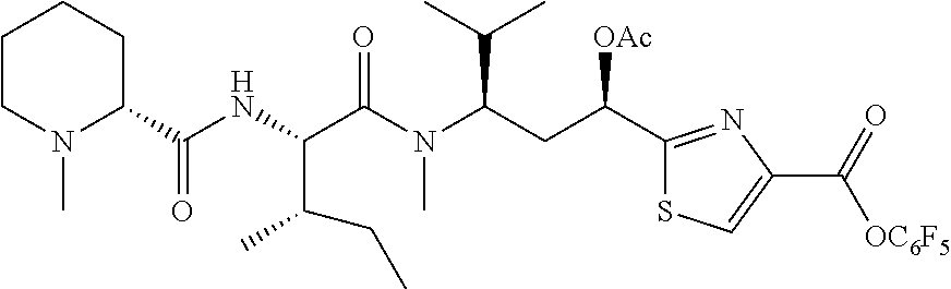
C1CN(C)C(C(NC(C(N(C(CC(C2=NC(C([OC6F5])=O)=CS2)[OAc])C(C)C)C)=O)C(C)CC)=O)CC1
